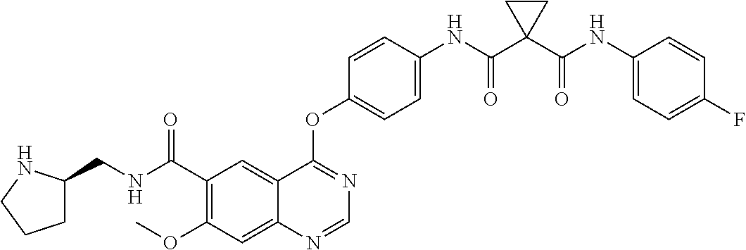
C12=CC(C(NCC3CCCN3)=O)=C(OC)C=C1N=CN=C2OC1=CC=C(NC(C2(C(NC3=CC=C(F)C=C3)=O)CC2)=O)C=C1
